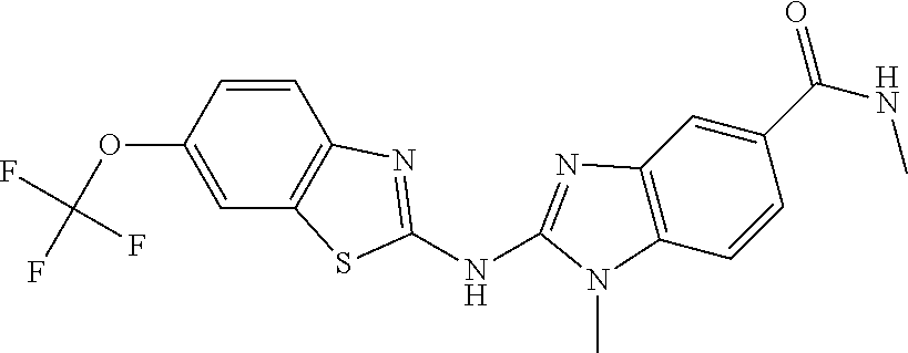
C1=CC(OC(F)(F)F)=CC2=C1N=C(NC1=NC3=C(C=CC(C(=O)NC)=C3)N1C)S2
